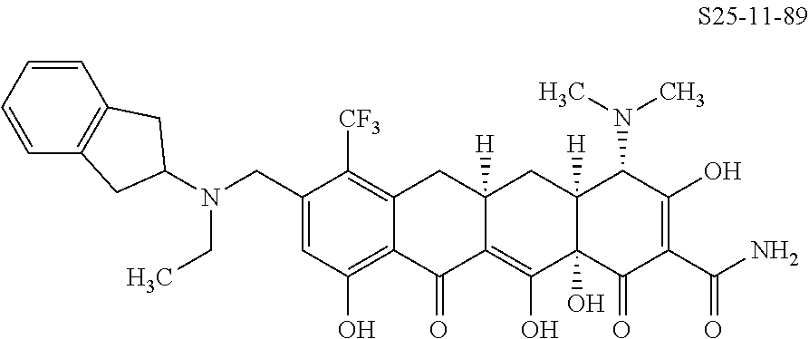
C1(CN(C2CC3=C(C2)C=CC=C3)CC)=CC(O)=C2C(=C1[CF3])CC1([H])C(=C(O)C3(O)C([H])(C1)C(N(C)C)C(O)=C(C(N)=O)C3=O)C2=O
